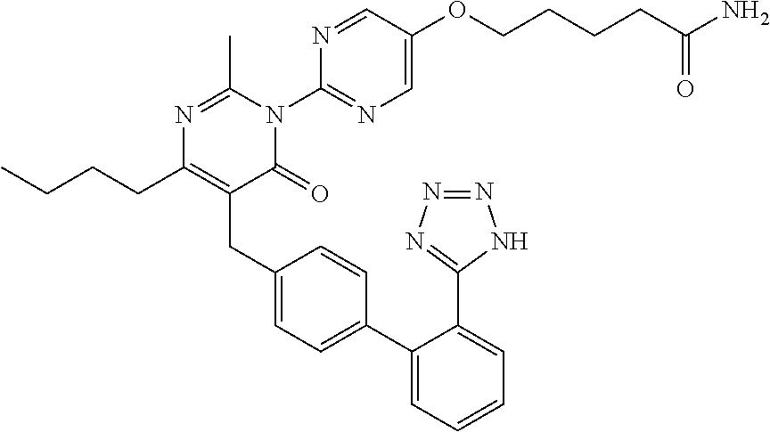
N1=C(C)N(C2=NC=C(OCCCCC(N)=O)C=N2)C(=O)C(CC2=CC=C(C3=CC=CC=C3C3=NN=NN3)C=C2)=C1CCCC
